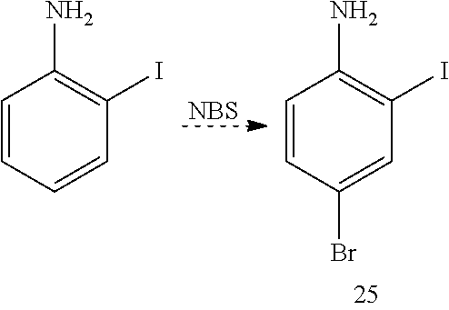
C1=CC=CC(I)=C1N.[NBS].C1=CC(Br)=CC(I)=C1N
